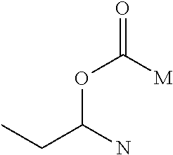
CCC(N)OC([M])=O
